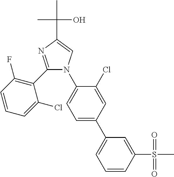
C1=CC(S(=O)(=O)C)=CC(C2=CC=C(N3C(C4=C(F)C=CC=C4Cl)=NC(C(C)(O)C)=C3)C(Cl)=C2)=C1
